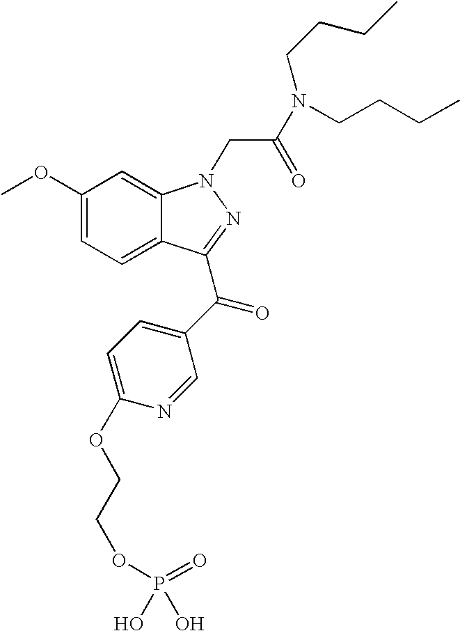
C1(OC)=CC=C2C(=C1)N(CC(N(CCCC)CCCC)=O)N=C2C(C1=CC=C(OCCOP(=O)(O)O)N=C1)=O
